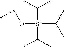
[Si](C(C)C)(C(C)C)(C(C)C)OCC
